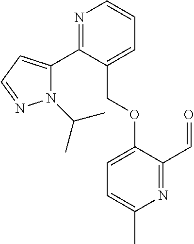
N1(C(C)C)C(C2=NC=CC=C2COC2=CC=C(C)N=C2C=O)=CC=N1
